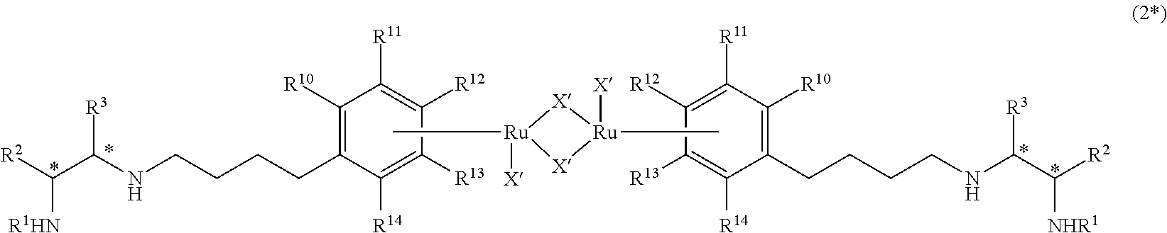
[R2]C(C(NCCCCC1=C([R10])C([R11])=C([R12])C([R13])=C1[R14])[R3])[R1HN].C1(CCCCNC(C([R2])[NHR1])[R3])=C([R10])C([R11])=C([R12])C([R13])=C1[R14].C[Ru]1([X])[X][Ru](C)([X])[X]1
